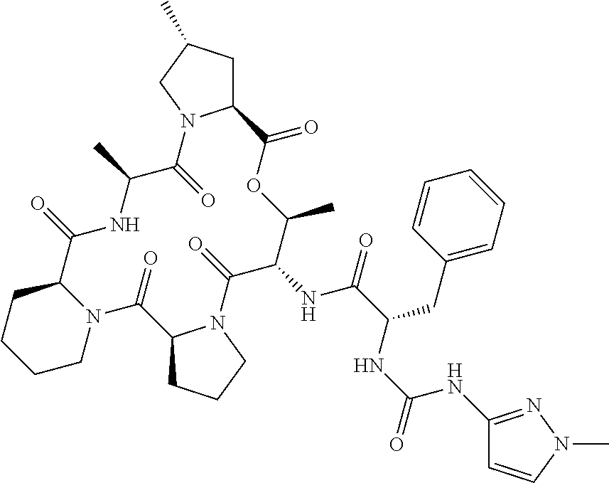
C1N2C(CCC1)C(=O)NC(C)C(=O)N1C(CC(C)C1)C(=O)OC(C)C(NC(=O)C(CC1=CC=CC=C1)NC(NC1=NN(C)C=C1)=O)C(=O)N1C(C2=O)CCC1
